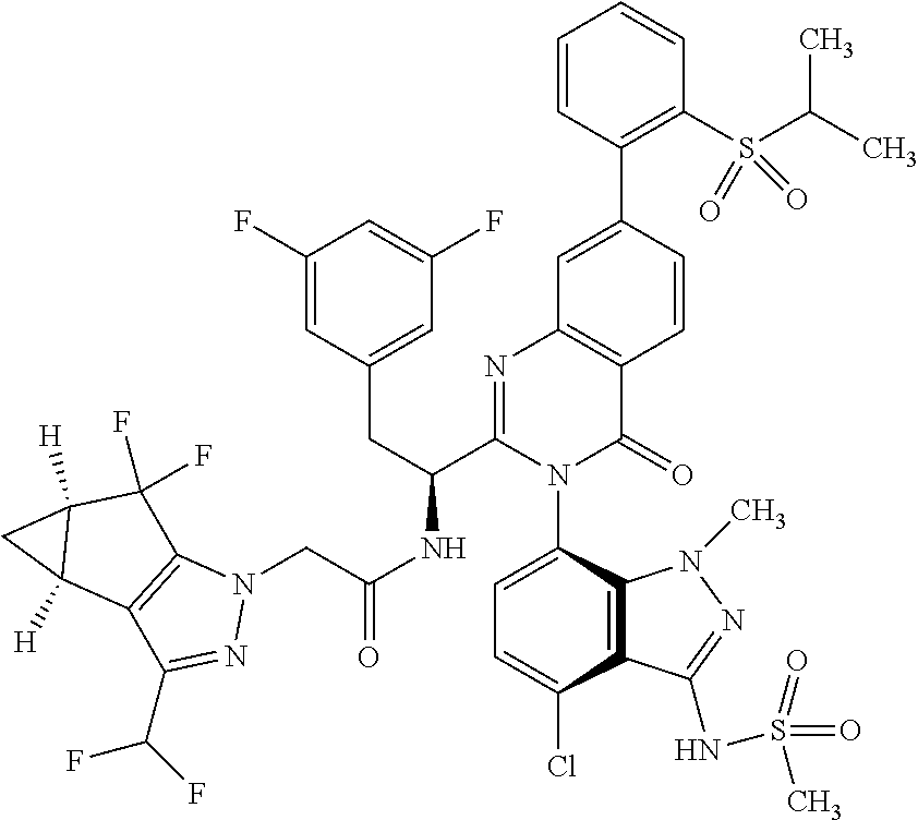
C1=C(Cl)C2=C(C(N3C(=O)C4=C(N=C3C(CC3=CC(F)=CC(F)=C3)NC(CN3C5=C(C(C(F)F)=N3)C3([H])C([H])(C5(F)F)C3)=O)C=C(C3=C(S(C(C)C)(=O)=O)C=CC=C3)C=C4)=C1)N(C)N=C2NS(=O)(C)=O
